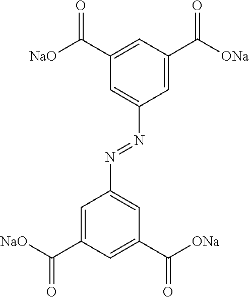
C1(C([ONa])=O)=CC(N=NC2=CC(C([ONa])=O)=CC(C([NaO])=O)=C2)=CC(C([NaO])=O)=C1
